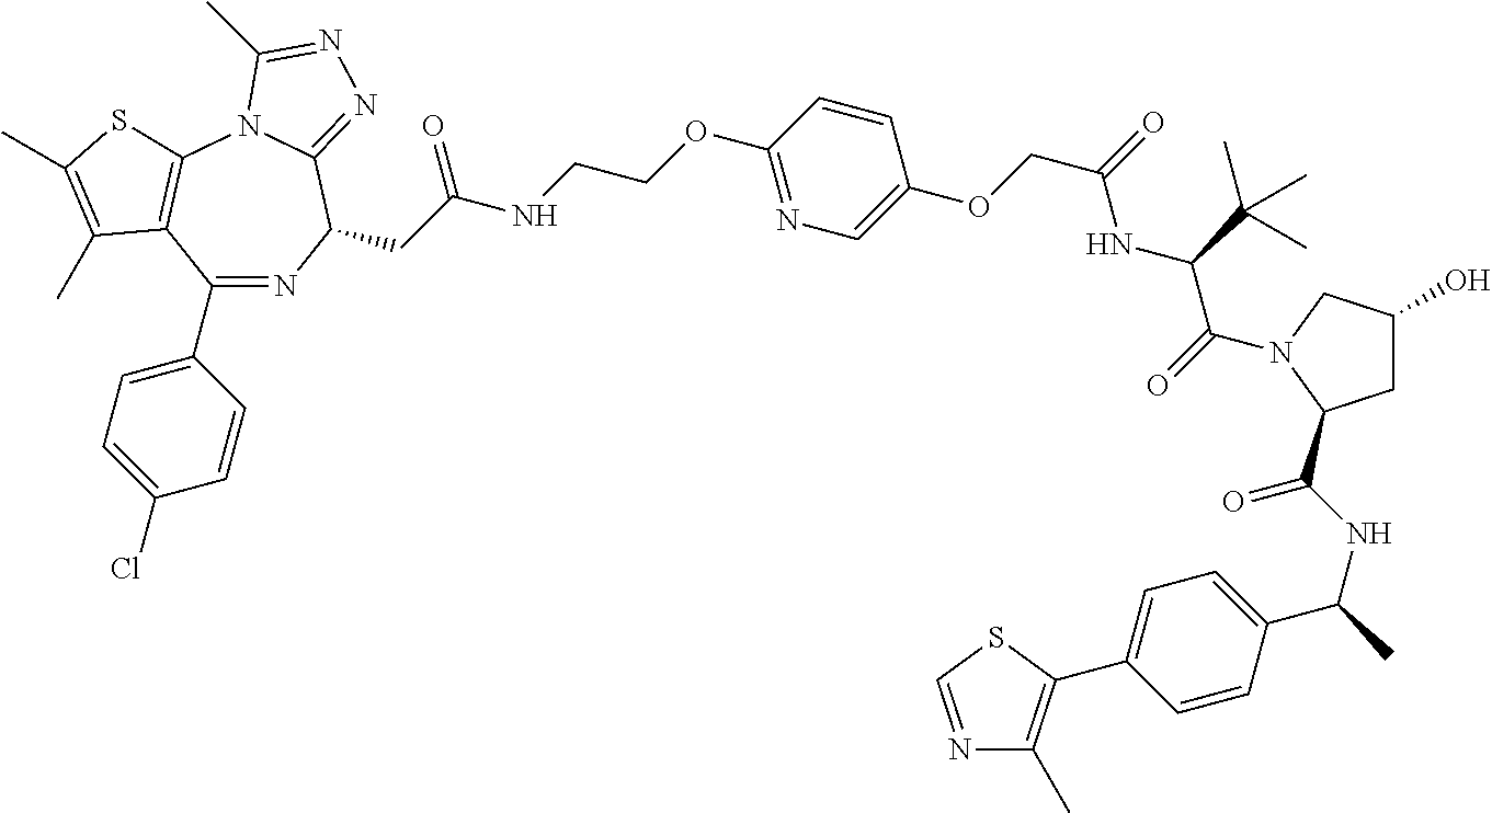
C1=CC(OCCNC(=O)CC2N=C(C3=CC=C(Cl)C=C3)C3=C(N4C2=NN=C4C)SC(C)=C3C)=NC=C1OCC(NC(C(C)(C)C)C(=O)N1CC(O)CC1C(=O)NC(C1=CC=C(C2=C(C)N=CS2)C=C1)C)=O
